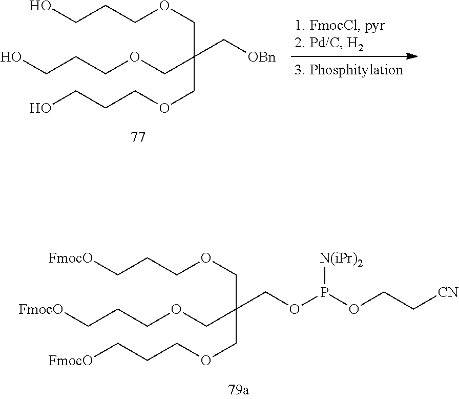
OCCCOCC(COCCCO)(COCCCO)C[OBn].[FmocO]CCCOCC(COCCC[FmocO])(COCCC[FmocO])COP([N(iPr)2])OCC[CN]
